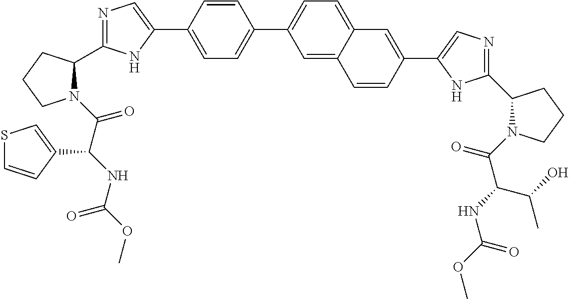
C1=C(C2=CN=C(C3N(C(C(NC(OC)=O)C4=CSC=C4)=O)CCC3)N2)C=CC(C2=CC=C3C(=C2)C=CC(C2=CN=C(C4N(C(C(NC(OC)=O)C(O)C)=O)CCC4)N2)=C3)=C1
